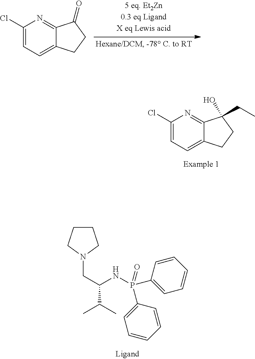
C1(Cl)=CC=C2C(=N1)C(CC)(O)CC2.C1CCN(CC(C(C)C)NP(C2=CC=CC=C2)(=O)C2=CC=CC=C2)C1.C1(Cl)=CC=C2C(=N1)C(=O)CC2
